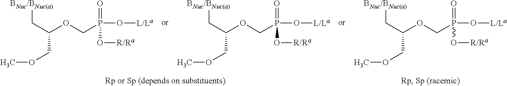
C(C(OCP(O[L/La])(=O)O[R/Ra])COC)[BNuc/BNuc(a)].C(C(OCP(O[L/La])(=O)O[R/Ra])COC)[BNuc/BNuc(a)].C(C(OCP(O[L/La])(=O)O[R/Ra])COC)[BNuc/BNuc(a)]
